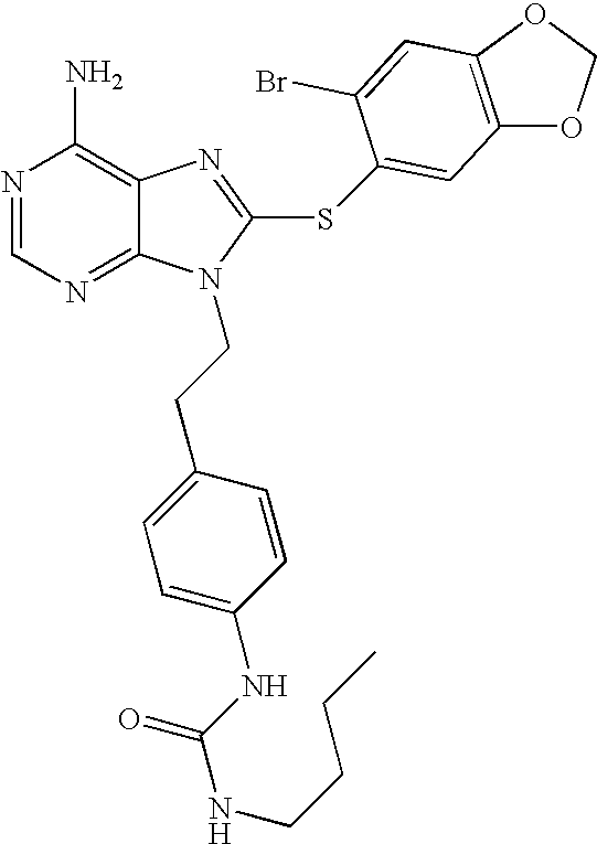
N1=CN=C2C(=C1N)N=C(SC1=CC3=C(C=C1Br)OCO3)N2CCC1=CC=C(NC(NCCCC)=O)C=C1
